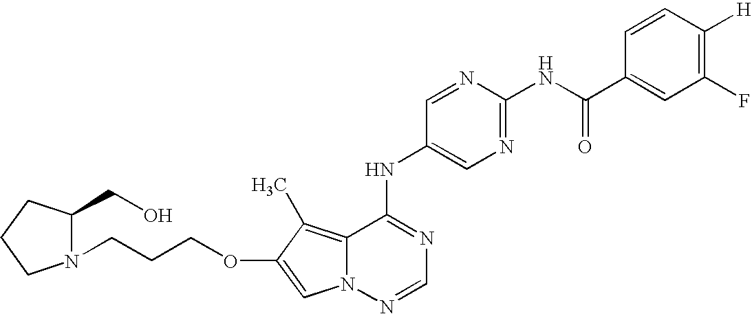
N12C(=C(C)C(OCCCN3C(CO)CCC3)=C1)C(NC1=CN=C(NC(C3=CC(F)=C([H])C=C3)=O)N=C1)=NC=N2
